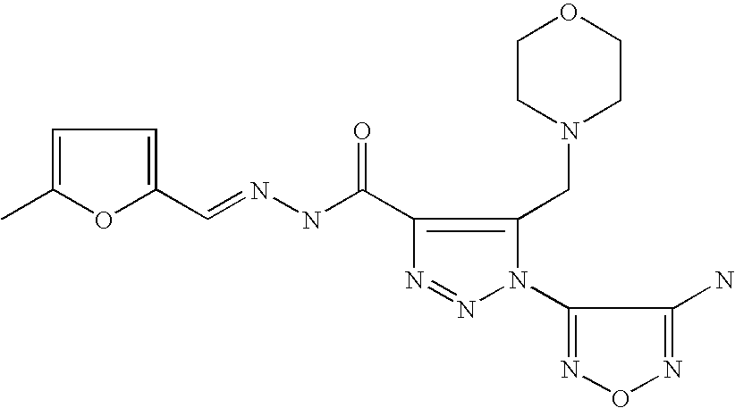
C1=C(C)OC(C=NNC(=O)C2=C(CN3CCOCC3)N(C3=NON=C3N)N=N2)=C1
